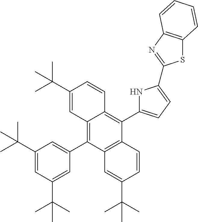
C12=C(C3=CC(C(C)(C)C)=CC(C(C)(C)C)=C3)C3=C(C(C4=CC=C(C5=NC6=C(S5)C=CC=C6)N4)=C1C=CC(C(C)(C)C)=C2)C=CC(C(C)(C)C)=C3
